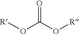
O=C(O[R])O[R]
